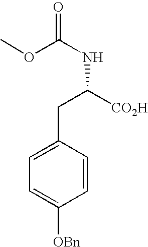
C1=C(CC([CO2H])NC(=O)OC)C=CC([OBn])=C1
